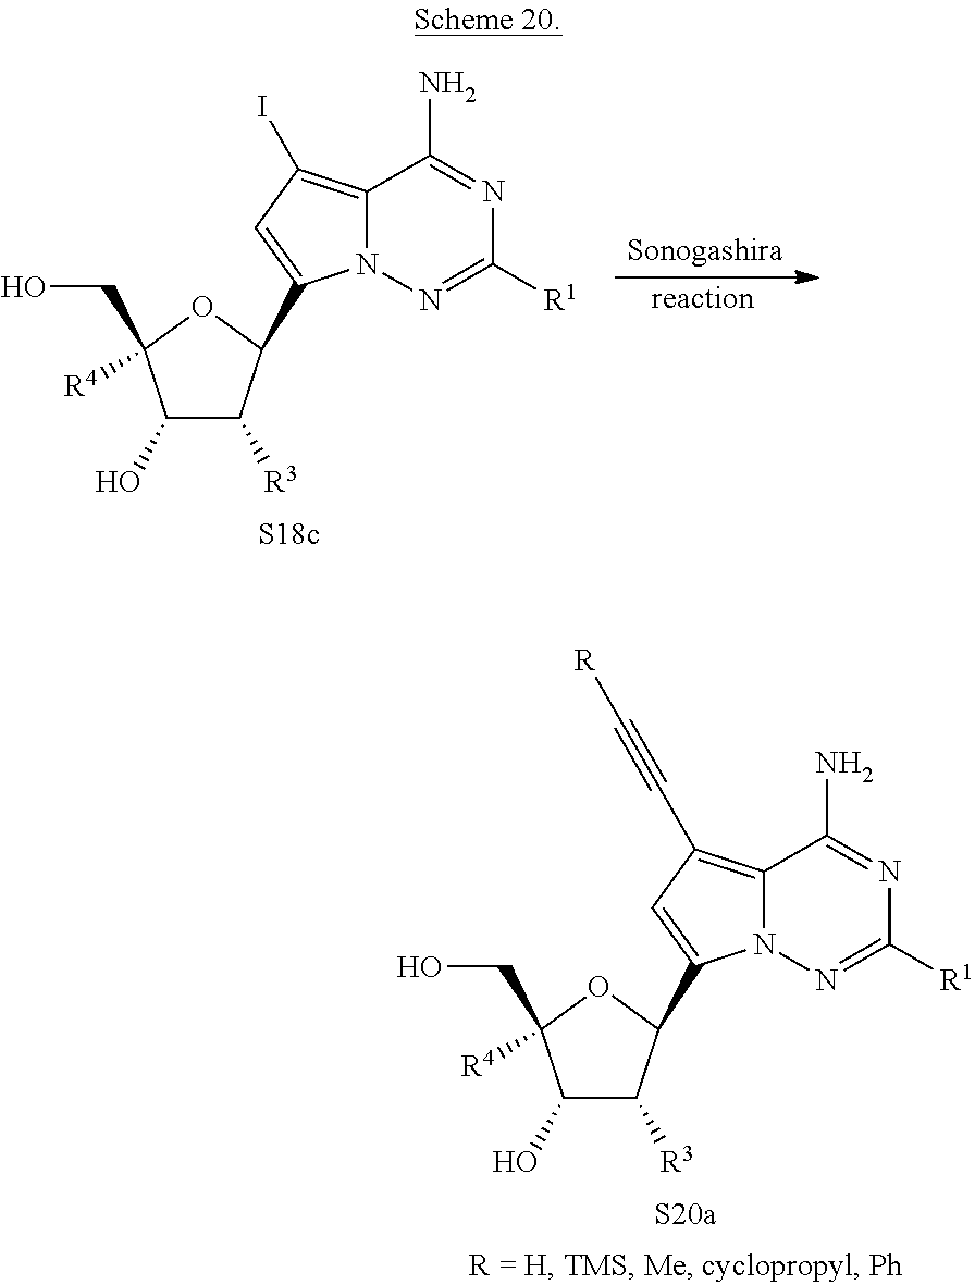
C12=C(I)C=C(C3C([R3])C(O)C(CO)([R4])O3)N1N=C([R1])N=C2N.[reaction].C12=C(C#C[R])C=C(C3C([R3])C(O)C(CO)([R4])O3)N1N=C([R1])N=C2N
